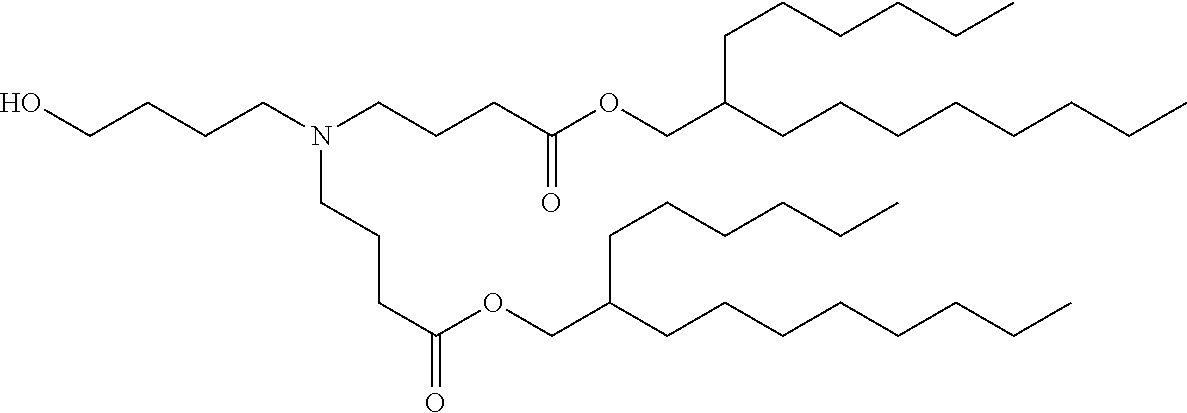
C(CCN(CCCC(OCC(CCCCCCCC)CCCCCC)=O)CCCC(=O)OCC(CCCCCCCC)CCCCCC)CO
